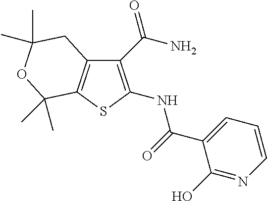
C1(C(N)=O)=C(NC(=O)C2=CC=CN=C2O)SC2=C1CC(C)(C)OC2(C)C
